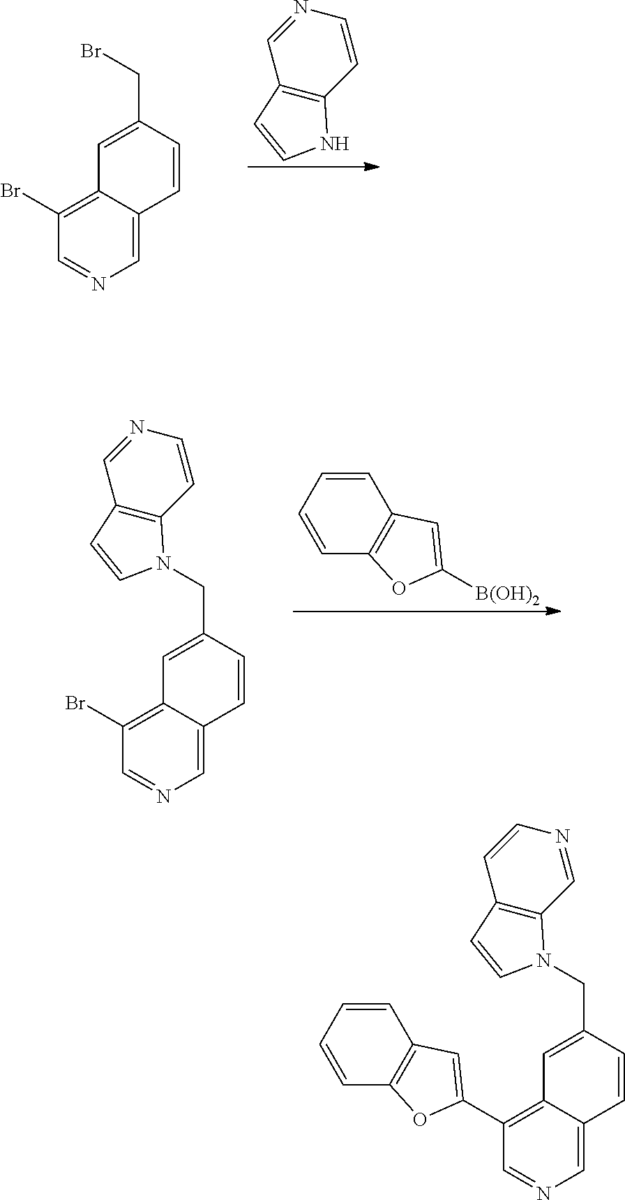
C1=CC2=C(C=N1)C=CN2.C1=C2C(=C(Br)C=N1)C=C(CBr)C=C2.C1=CC=CC2=C1C=C([B(OH)2])O2.C1=C2C(=C(Br)C=N1)C=C(CN1C3=C(C=NC=C3)C=C1)C=C2.C1=C2C(=C(C3=CC4=C(C=CC=C4)O3)C=N1)C=C(CN1C3=C(C=CN=C3)C=C1)C=C2
